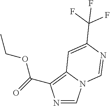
N1=CN2C(=C1C(=O)OCC)C=C(C(F)(F)F)N=C2
